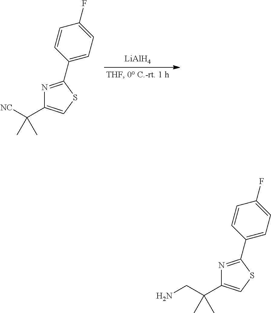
[LiAlH4].[NC]C(C1=CSC(C2=CC=C(F)C=C2)=N1)(C)C.C(C(C1=CSC(C2=CC=C(F)C=C2)=N1)(C)C)N
